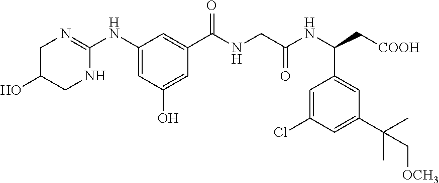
C1C(O)CNC(NC2=CC(O)=CC(C(NCC(=O)NC(C3=CC(C(C)(C)C[OCH3])=CC(Cl)=C3)C[COOH])=O)=C2)=N1
